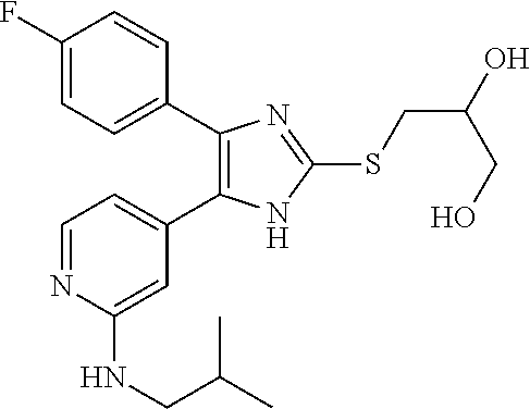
C1=C(C2=C(C3=CC=C(F)C=C3)N=C(SCC(O)CO)N2)C=C(NCC(C)C)N=C1
